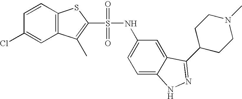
C1=C(NS(C2=C(C)C3=C(S2)C=CC(Cl)=C3)(=O)=O)C=C2C(=C1)NN=C2C1CCN(C)CC1
